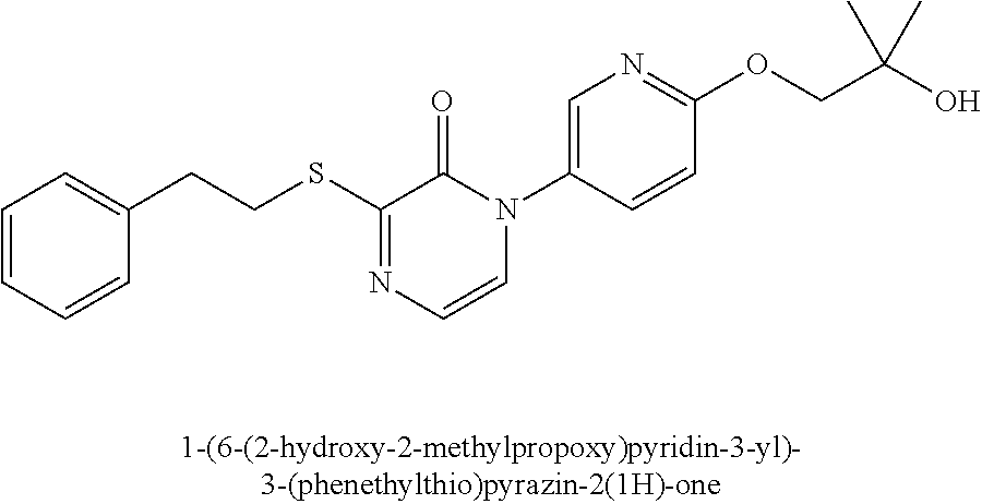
C(SC1=NC=CN(C2=CN=C(OCC(O)(C)C)C=C2)C1=O)CC1=CC=CC=C1
